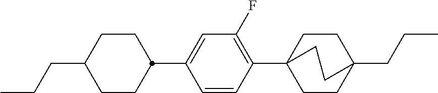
C1CC2(CCC)CCC1(C1=C(F)C=C(C3CCC(CCC)CC3)C=C1)CC2
